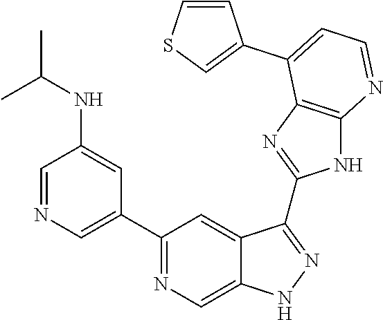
C1=NC=C(C2=NC=C3C(=C2)C(C2=NC4=C(N2)N=CC=C4C2=CSC=C2)=NN3)C=C1NC(C)C
